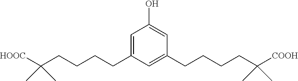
C1(O)=CC(CCCCC(C)(C)[COOH])=CC(CCCCC(C)(C)[HOOC])=C1
